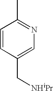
C1=CC(C[NHiPr])=CN=C1C
